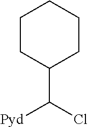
C1(C(Cl)[Pyd])CCCCC1
